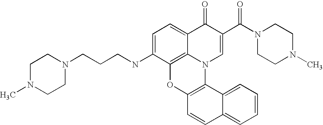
C12=C3C(=CC=C1NCCCN1CCN(C)CC1)C(=O)C(C(N1CCN(C)CC1)=O)=CN3C1=C(O2)C=CC2=CC=CC=C12
